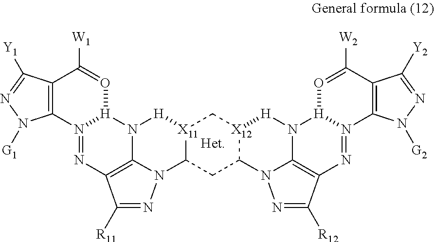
C12=C(C([Y1])=NN1[G1])C([W1])=O[H]1N2=NC2=C3N1[H][X11]1C(CC4[X12](C1)[H]N1[H]5N(=NC6=C1N4N=C6[R12])C1=C(C([W2])=O5)C([Y2])=NN1[G2])N3N=C2[R11]
